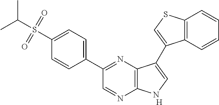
[H].C1(C2=NC3=C(N=C2)NC=C3C2=CSC3=C2C=CC=C3)=CC=C(S(C(C)C)(=O)=O)C=C1
